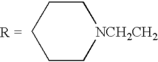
C1CCC[NCH2CH2]C1
